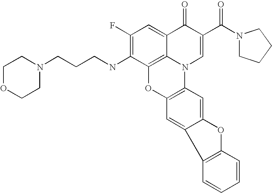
C1(F)=C(NCCCN2CCOCC2)C2=C3C(=C1)C(=O)C(C(N1CCCC1)=O)=CN3C1=C(O2)C=C2C(=C1)OC1=C2C=CC=C1
